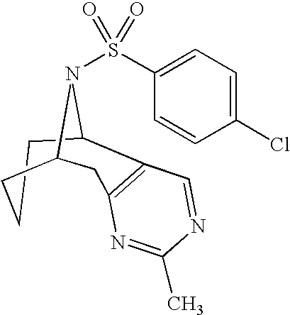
C1CCC2CC3=C(C1N2S(=O)(=O)C1=CC=C(Cl)C=C1)C=NC(C)=N3
